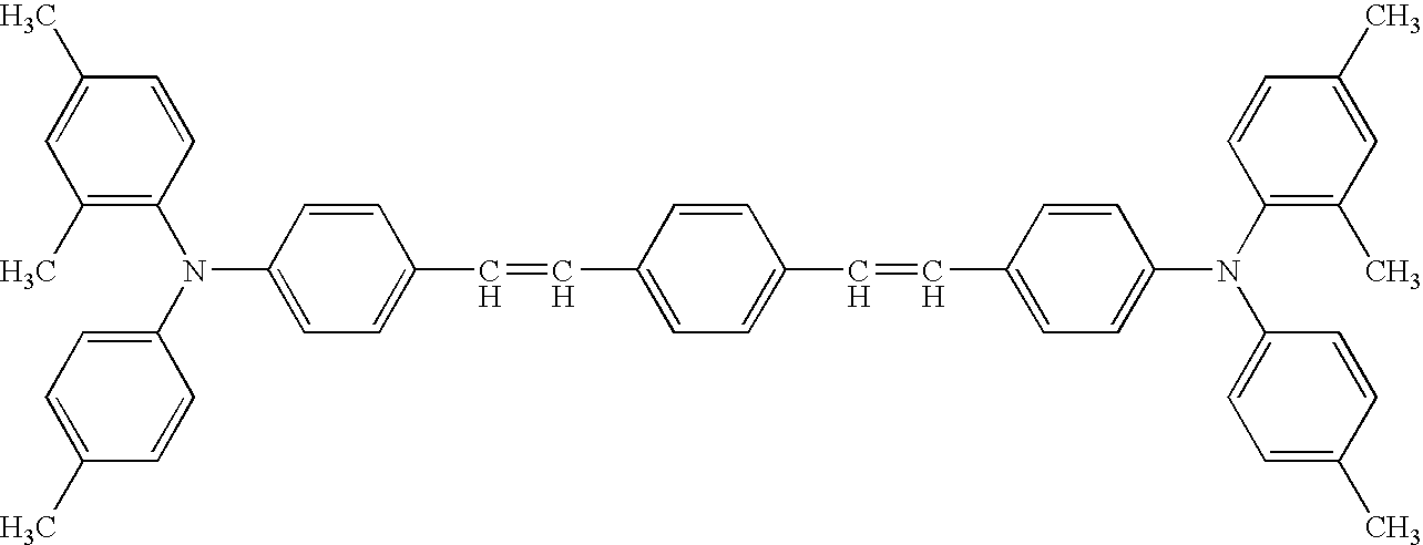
C1(N(C2=CC=C(C)C=C2)C2=C(C)C=C(C)C=C2)=CC=C(C=CC2=CC=C(C=CC3=CC=C(N(C4=C(C)C=C(C)C=C4)C4=CC=C(C)C=C4)C=C3)C=C2)C=C1
